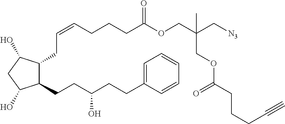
C1(CCC(CCC2=CC=CC=C2)O)C(CC=CCCCC(OCC(C[N3])(COC(CCCC#C)=O)C)=O)C(O)CC1O
